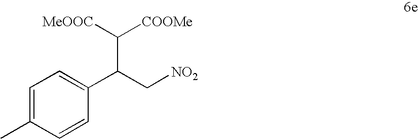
C1=C(C)C=CC(C(C[NO2])C([MeOOC])[COOMe])=C1
